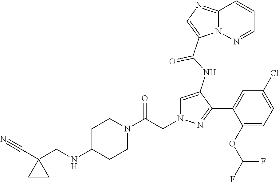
C(NC1CCN(C(CN2C=C(NC(=O)C3=CN=C4N3N=CC=C4)C(C3=CC(Cl)=CC=C3OC(F)F)=N2)=O)CC1)C1(C#N)CC1
